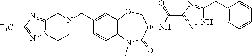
C1(CN2CC3=NC([F3C])=NN3CC2)=CC2=C(C=C1)N(C)C(=O)C(NC(=O)C1=NNC(CC3=CC=CC=C3)=N1)CO2
